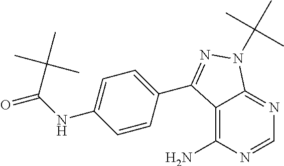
C1=NC(N)=C2C(=N1)N(C(C)(C)C)N=C2C1=CC=C(NC(=O)C(C)(C)C)C=C1
